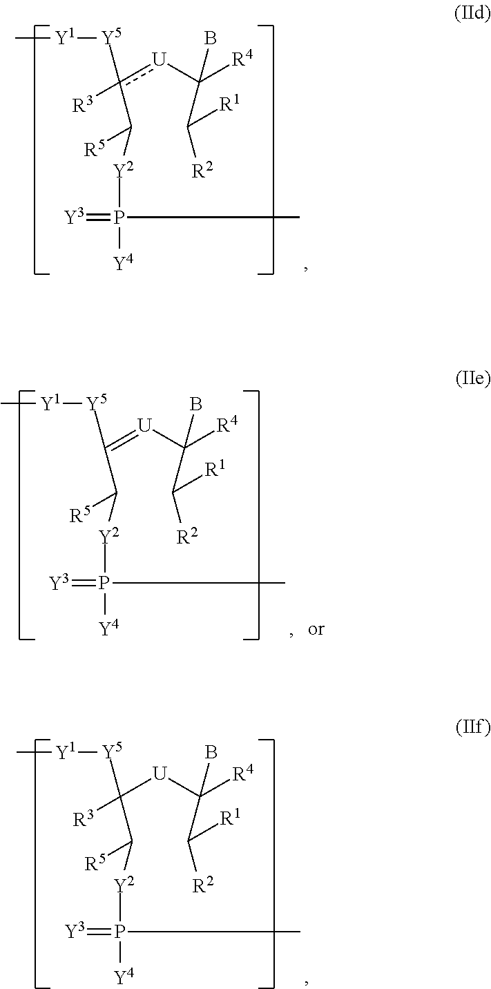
c([U]C([R4])(C([R1])[R2])B)([Y5][Y1]C)(C([R5])[Y2]P(=[Y3])([Y4])C)[R3].C(=[U]C([R4])(C([R1])[R2])B)([Y5][Y1]C)C([R5])[Y2]P(=[Y3])([Y4])C.C([U]C([R4])(C([R1])[R2])B)([Y5][Y1]C)(C([R5])[Y2]P(=[Y3])([Y4])C)[R3]
